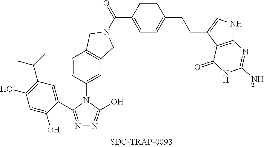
C1=CC(C(N2CC3=C(C2)C=C(N2C(C4=CC(C(C)C)=C(O)C=C4O)=NN=C2O)C=C3)=O)=CC=C1CCC1=CNC2=C1C(=O)NC(N)=N2
